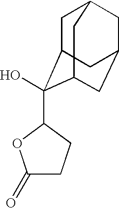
C1C2C(O)(C3CCC(=O)O3)C3CC(CC1C3)C2
